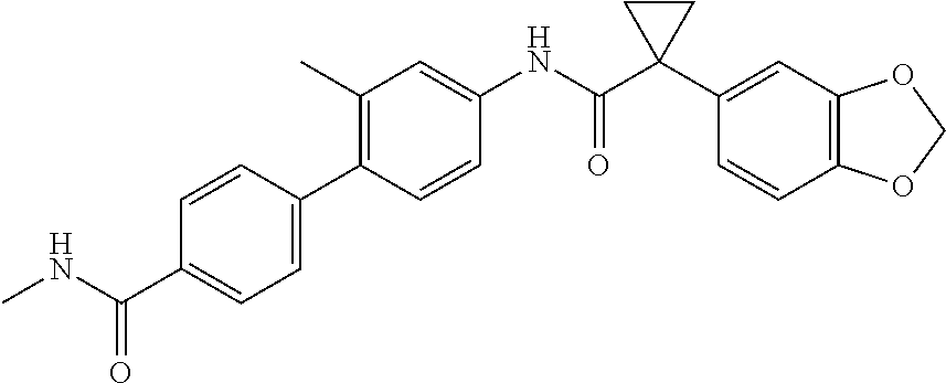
C1=CC(C2=CC=C(C(NC)=O)C=C2)=C(C)C=C1NC(C1(C2=CC3=C(C=C2)OCO3)CC1)=O
